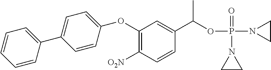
C1(OC2=CC=C(C3=CC=CC=C3)C=C2)=C([O2N])C=CC(C(OP(N2CC2)(=O)N2CC2)C)=C1
